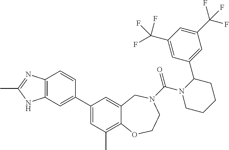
C12=C(C=C(C3=CC(C)=C4C(=C3)CN(C(=O)N3CCCCC3C3=CC(C(F)(F)F)=CC(C(F)(F)F)=C3)CCO4)C=C1)NC(C)=N2
